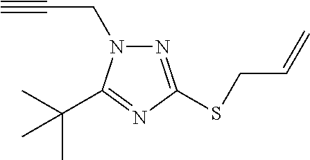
N1=C(SCC=C)N=C(C(C)(C)C)N1CC#C
